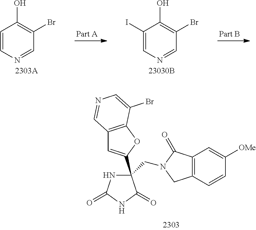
C1=CN=CC(Br)=C1O.C1(I)=CN=CC(Br)=C1O.C1(CN2C(=O)C3=C(C2)C=CC([OMe])=C3)(C2=CC3=C(O2)C(Br)=CN=C3)NC(=O)NC1=O
